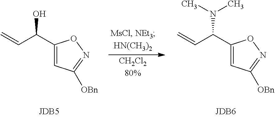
C1(C(C=C)N(C)C)=CC([OBn])=NO1.C1(C(C=C)O)=CC([OBn])=NO1.[CH2Cl280%]
